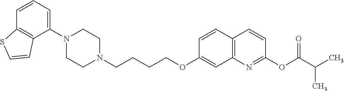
C1N(C2=CC=CC3=C2C=CS3)CCN(CCCCOC2=CC3=C(C=C2)C=CC(OC(C(C)C)=O)=N3)C1
